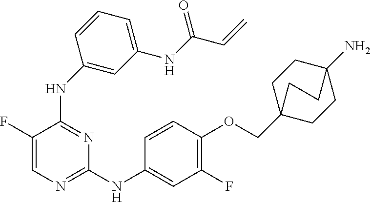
C1=C(F)C(NC2=CC(NC(C=C)=O)=CC=C2)=NC(NC2=CC(F)=C(OCC34CCC(N)(CC3)CC4)C=C2)=N1
